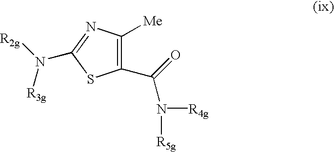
C1(C(=O)N([R4g])[R5g])=C([Me])N=C(N([R2g])[R3g])S1
